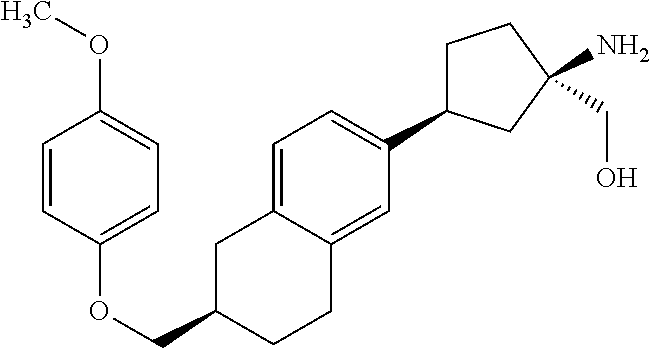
O(CC1CC2=CC=C(C3CCC(N)(CO)C3)C=C2CC1)C1=CC=C(OC)C=C1
